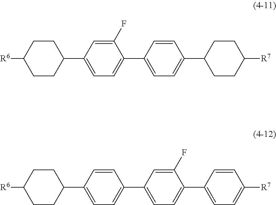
[R6]C1CCC(C2=CC=C(C3=CC=C(C4CCC([R7])CC4)C=C3)C(F)=C2)CC1.[R6]C1CCC(C2=CC=C(C3=CC=C(C4=CC=C([R7])C=C4)C(F)=C3)C=C2)CC1
